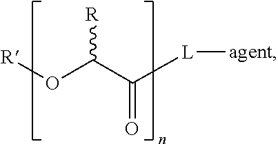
[R]OC(C(=O)[L][agent])[R]
